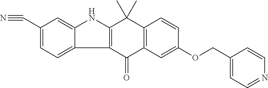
C12=C(C(=O)C3=C(C1(C)C)C=CC(OCC1=CC=NC=C1)=C3)C1=CC=C(C#N)C=C1N2
